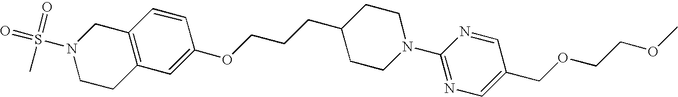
C12=C(C=C(OCCCC3CCN(C4=NC=C(COCCOC)C=N4)CC3)C=C1)CCN(S(=O)(=O)C)C2
